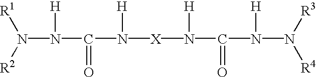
N(N(C(N([X]N(C(N(N([R4])[R3])[H])=O)[H])[H])=O)[H])([R1])[R2]
